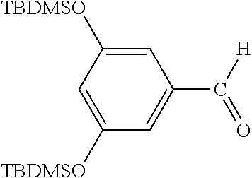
C1=C([TBDMSO])C=C([TBDMSO])C=C1C([H])=O
